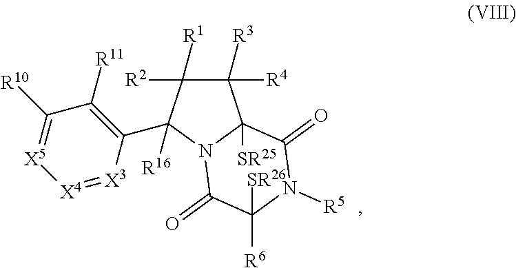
C1([R3])([R4])C([R2])([R1])C(C2=C([R11])C([R10])=[X5][X4]=[X3]2)([R16])N2C1([SR25])C(=O)N([R5])C([R6])([SR26])C2=O
